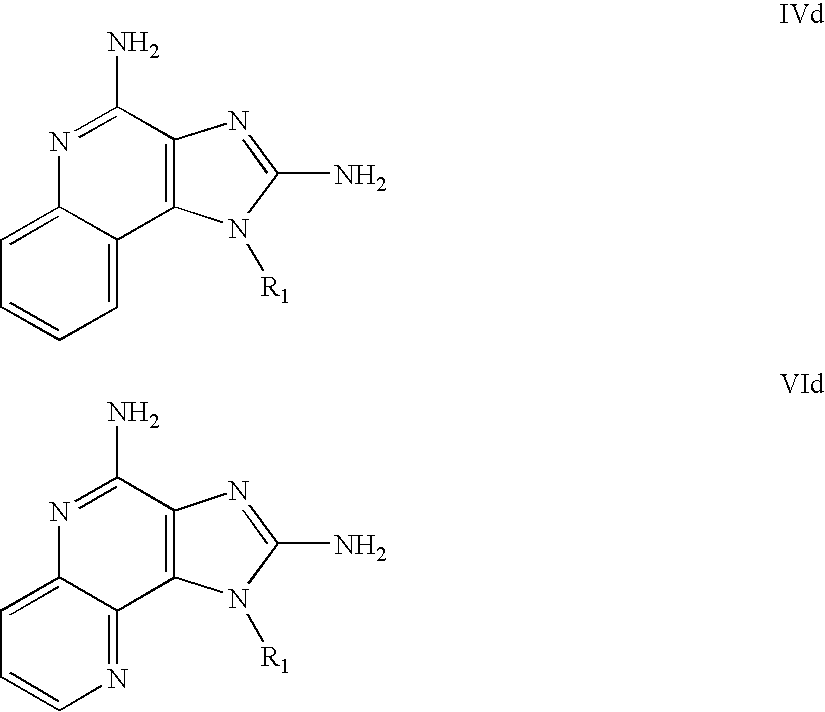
C12=CC=CC=C1C1=C(C(N)=N2)N=C(N)N1[R1].C12=CC=CN=C1C1=C(C(N)=N2)N=C(N)N1[R1]
